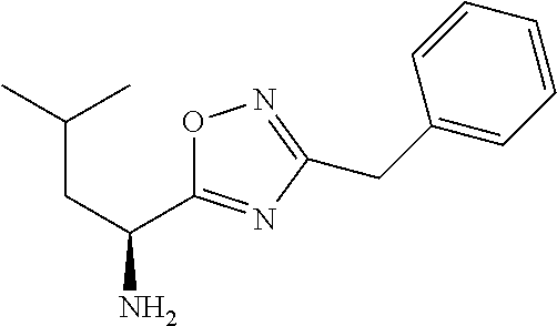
O1C(C(CC(C)C)N)=NC(CC2=CC=CC=C2)=N1
